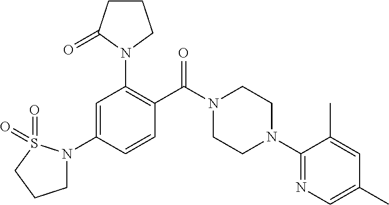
C1(N2CCN(C(C3=C(N4CCCC4=O)C=C(N4CCCS4(=O)=O)C=C3)=O)CC2)=NC=C(C)C=C1C
